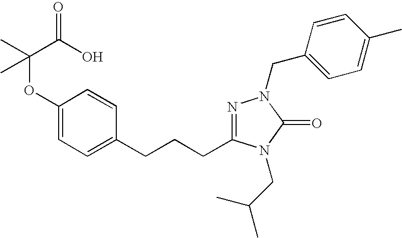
C(OC1=CC=C(CCCC2=NN(CC3=CC=C(C)C=C3)C(=O)N2CC(C)C)C=C1)(C(O)=O)(C)C
